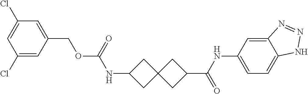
C1(Cl)=CC(COC(NC2CC3(C2)CC(C(NC2=CC=C4C(=C2)N=NN4)=O)C3)=O)=CC(Cl)=C1
